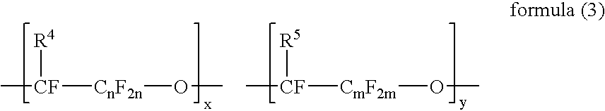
C[CF]([CnF2n]OC)[R4].C[CF]([CmF2m]OC)[R5]
